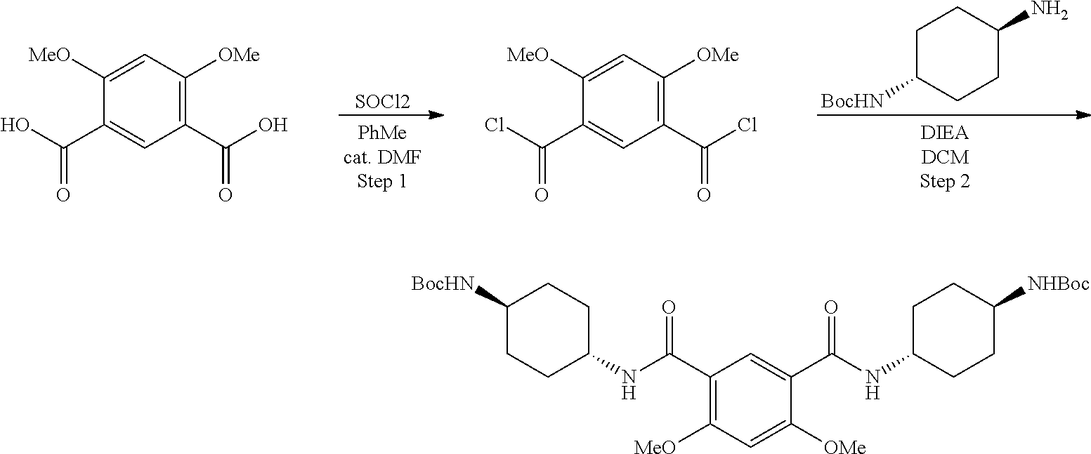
C1(C(O)=O)=C([OMe])C=C([MeO])C(C(O)=O)=C1.[SOCl2].C1(C(Cl)=O)=C([OMe])C=C([MeO])C(C(Cl)=O)=C1.C1C([BocHN])CCC(N)C1.C1(C(NC2CCC([BocHN])CC2)=O)=C([MeO])C=C([OMe])C(C(NC2CCC([NHBoc])CC2)=O)=C1
